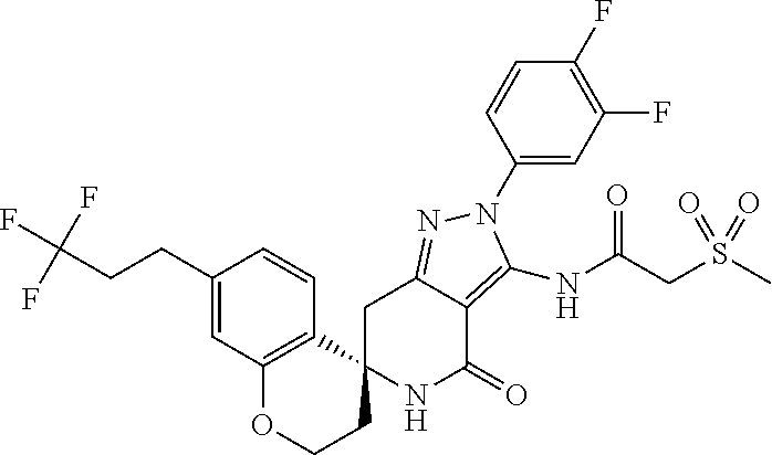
C1C2=NN(C3=CC(F)=C(F)C=C3)C(NC(CS(C)(=O)=O)=O)=C2C(=O)NC12CCOC1=C2C=CC(CCC(F)(F)F)=C1
